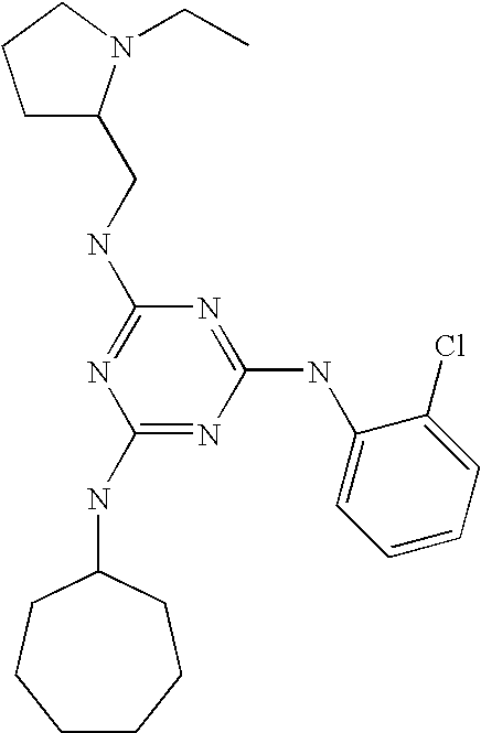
C1(NC2CCCCCC2)=NC(NC2=CC=CC=C2Cl)=NC(NCC2CCCN2CC)=N1
